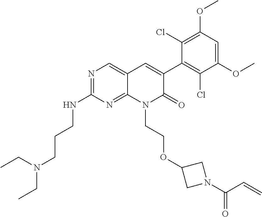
C1(NCCCN(CC)CC)=NC=C2C(=N1)N(CCOC1CN(C(C=C)=O)C1)C(=O)C(C1=C(Cl)C(OC)=CC(OC)=C1Cl)=C2
